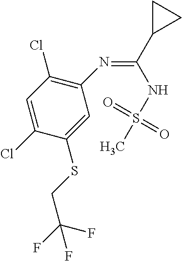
C1(N=C(C2CC2)NS(C)(=O)=O)=C(Cl)C=C(Cl)C(SCC(F)(F)F)=C1
